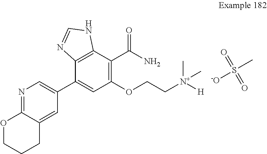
N1=C2C(=CC(C3=CC(OCC[N+]([H])(C)C)=C(C(N)=O)C4=C3N=CN4)=C1)CCCO2.O=S(C)([-O])=O
